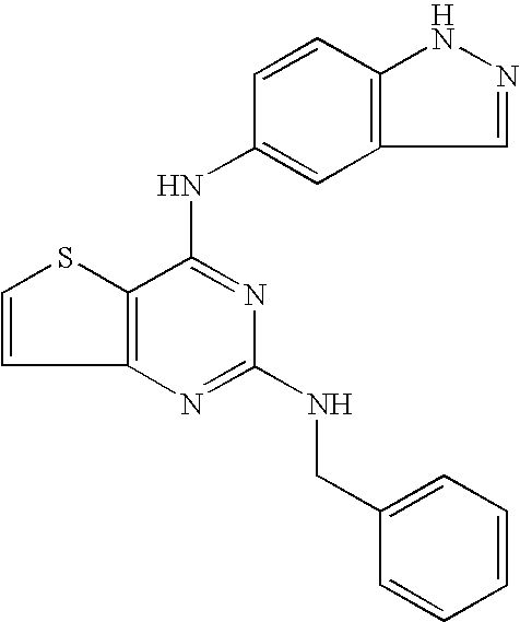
C12=C(C(NC3=CC4=C(C=C3)NN=C4)=NC(NCC3=CC=CC=C3)=N1)SC=C2
